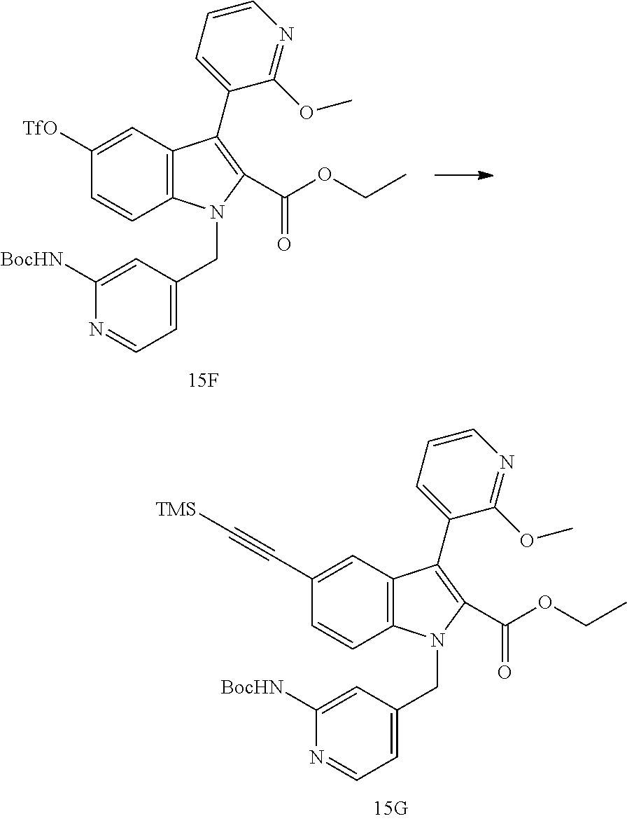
C12=C(C=C([TfO])C=C1)C(C1=CC=CN=C1OC)=C(C(OCC)=O)N2CC1=CC=NC([BocHN])=C1.C12=C(C=C(C#C[TMS])C=C1)C(C1=CC=CN=C1OC)=C(C(OCC)=O)N2CC1=CC=NC([BocHN])=C1
